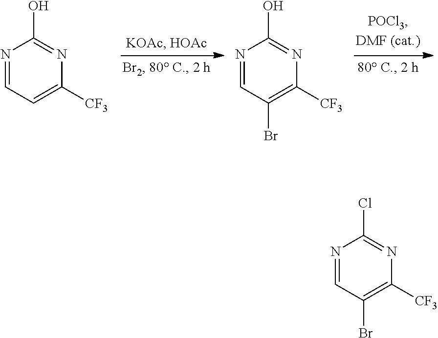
N1=CC=C([CF3])N=C1O.N1=CC(Br)=C([CF3])N=C1O.N1=CC(Br)=C([CF3])N=C1Cl
